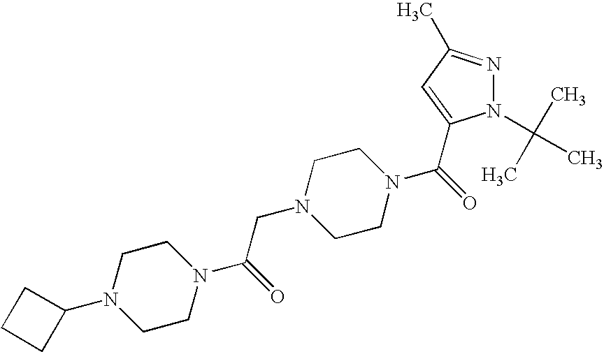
N1(C(C)(C)C)N=C(C)C=C1C(=O)N1CCN(CC(N2CCN(C3CCC3)CC2)=O)CC1
